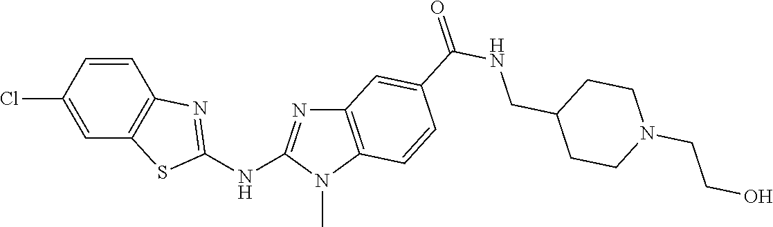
C1(Cl)=CC2=C(C=C1)N=C(NC1=NC3=C(N1C)C=CC(C(NCC1CCN(CCO)CC1)=O)=C3)S2
